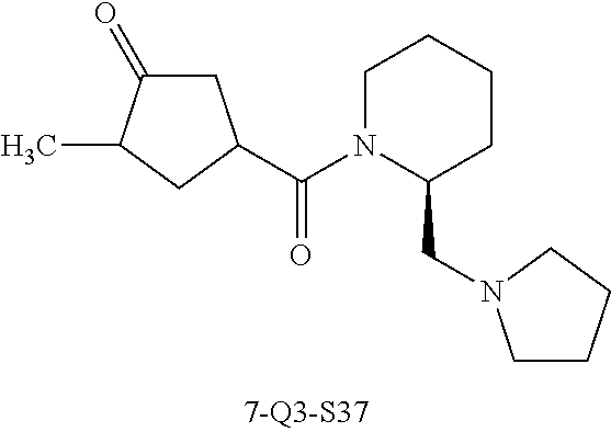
C(N1C(CN2CCCC2)CCCC1)(=O)C1CC(=O)C(C)C1
